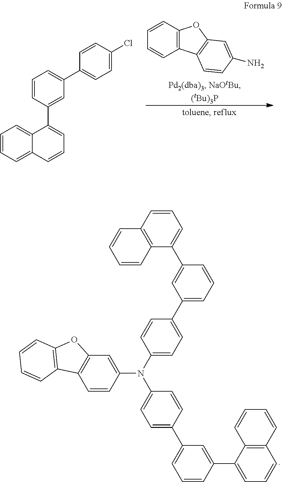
C1=CC=CC2=C1OC1=C2C=CC(N)=C1.C1=CC=C2C(=C1)C(C1=CC(C3=CC=C(Cl)C=C3)=CC=C1)=CC=C2.C12=C(C=CC(N(C3=CC=C(C4=CC=CC(C5=CC=CC6=C5C=CC=C6)=C4)C=C3)C3=CC=C(C4=CC=CC(C5=CC=CC6=C5C=CC=C6)=C4)C=C3)=C1)C1=C(O2)C=CC=C1
